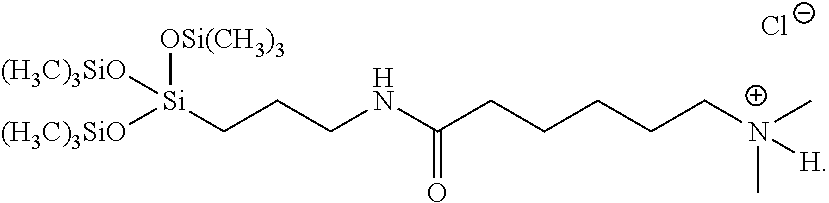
[(H3C)3SiO][Si](CCCNC(CCCCC[N+](C)(C)[H])=O)([OSi(CH3)3])[(H3C)3SiO].[Cl-]
